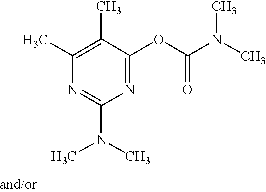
N1=C(OC(N(C)C)=O)C(C)=C(C)N=C1N(C)C
